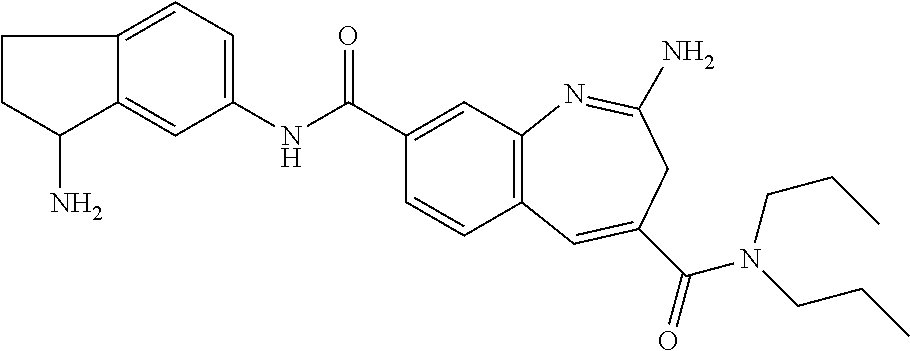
C1=C2C(=CC(NC(C3=CC4=C(C=C3)C=C(C(=O)N(CCC)CCC)CC(N)=N4)=O)=C1)C(N)CC2
